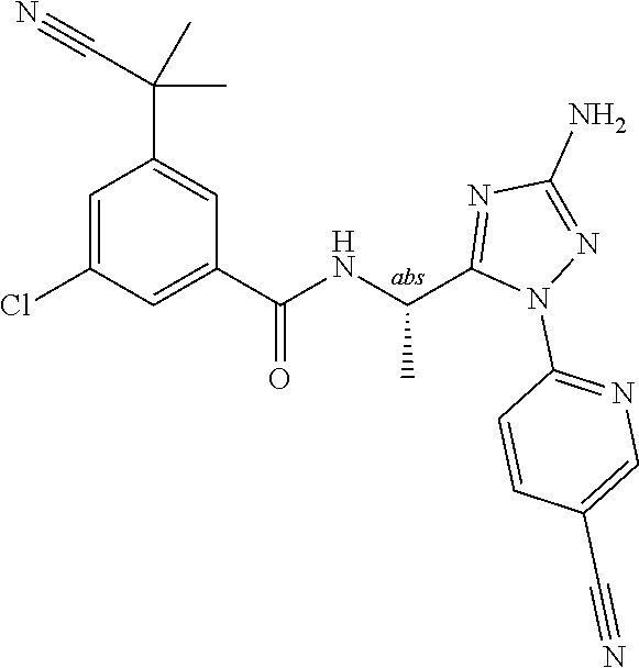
C1=C(Cl)C=C(C(=O)NC(C)C2=NC(N)=NN2C2=NC=C(C#N)C=C2)C=C1C(C)(C)C#N
